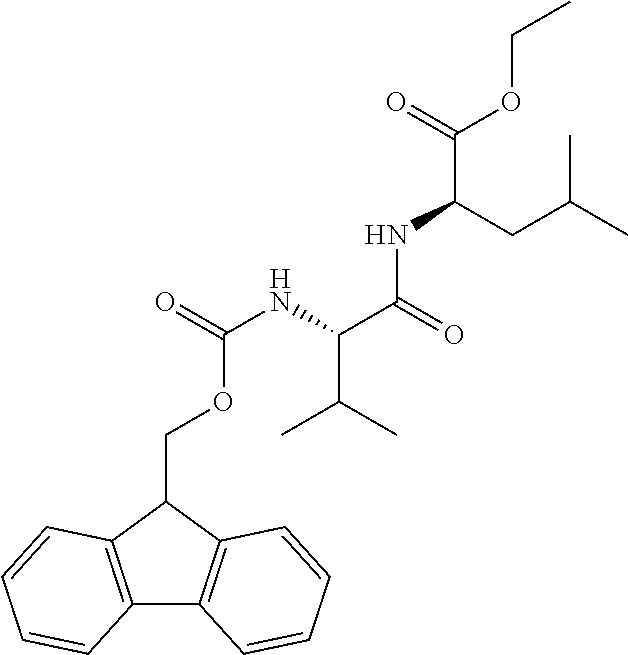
C12=C(C(COC(NC(C(=O)NC(C(=O)OCC)CC(C)C)C(C)C)=O)C3=C1C=CC=C3)C=CC=C2
